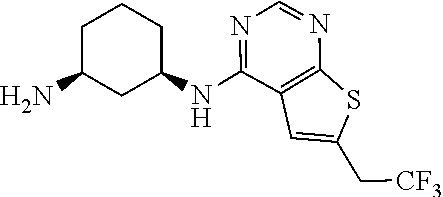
N(C1=NC=NC2=C1C=C(C[CF3])S2)C1CC(N)CCC1
